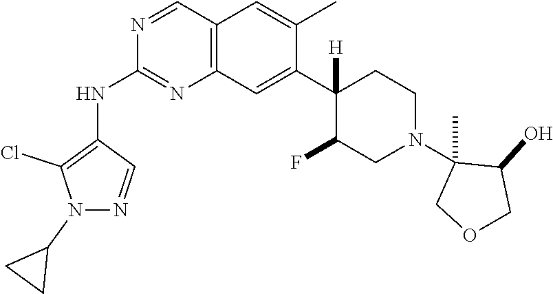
C12=C(C=C(C3([H])C(F)CN(C4(C)COCC4O)CC3)C(C)=C1)N=C(NC1=C(Cl)N(C3CC3)N=C1)N=C2
